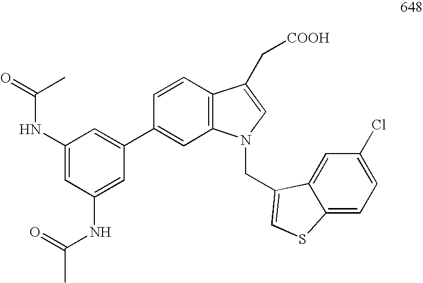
C1(NC(=O)C)=CC(NC(C)=O)=CC(C2=CC3=C(C=C2)C(C[COOH])=CN3CC2=CSC3=CC=C(Cl)C=C32)=C1
